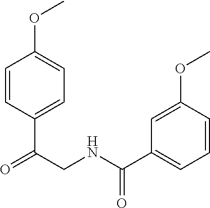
C1=CC(C(=O)CNC(C2=CC=CC(OC)=C2)=O)=CC=C1OC
